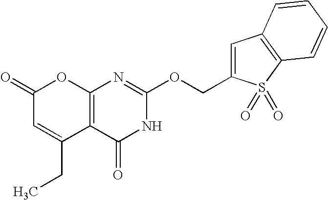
C12=C(C(=O)NC(OCC3=CC4=C(S3(=O)=O)C=CC=C4)=N1)C(CC)=CC(=O)O2
